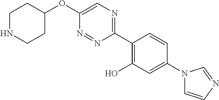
C1NCCC(OC2=CN=C(C3=C(O)C=C(N4C=CN=C4)C=C3)N=N2)C1
